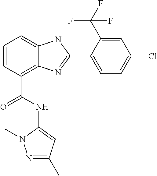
C1=CC(C(NC2=CC(C)=NN2C)=O)=C2C(=C1)NC(C1=CC=C(Cl)C=C1C(F)(F)F)=N2
